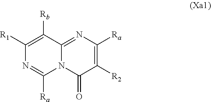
C1([R1])=C([Rb])C2=NC([Ra])=C([R2])C(=O)N2C([Ra])=N1
